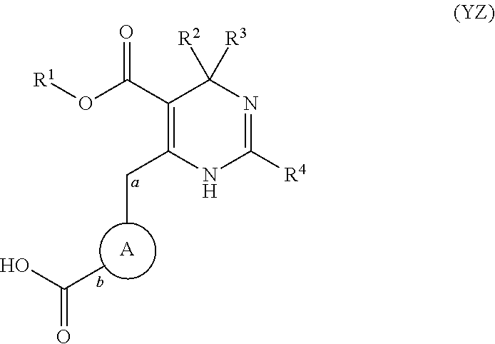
[A].OC(C)=O.CCC1=C(C(O[R1])=O)C([R2])([R3])N=C([R4])N1
